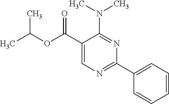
N(C1=NC(C2=CC=CC=C2)=NC=C1C(OC(C)C)=O)(C)C
